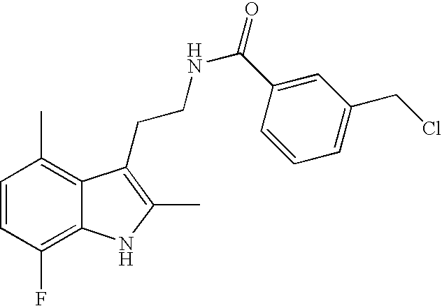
C1=CC(F)=C2C(=C1C)C(CCNC(=O)C1=CC(CCl)=CC=C1)=C(C)N2
